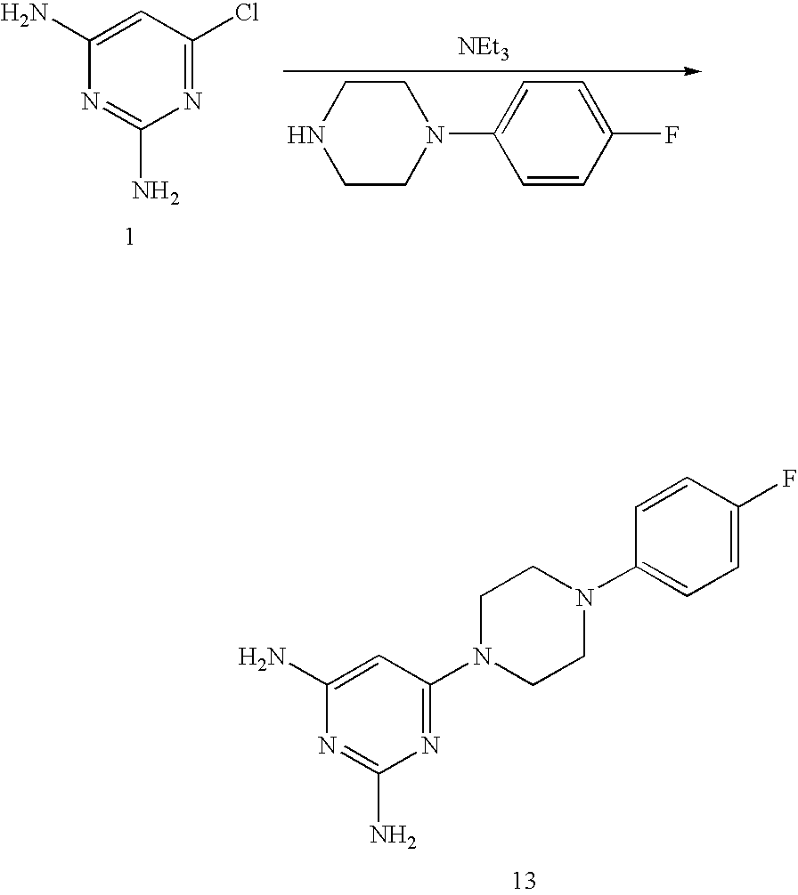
C1(N)=CC(N2CCN(C3=CC=C(F)C=C3)CC2)=NC(N)=N1.C1(N)=CC(Cl)=NC(N)=N1.C1CN(C2=CC=C(F)C=C2)CCN1.[NEt3]
